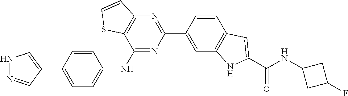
N1N=CC(C2=CC=C(NC3=NC(C4=CC5=C(C=C4)C=C(C(NC4CC(F)C4)=O)N5)=NC4=C3SC=C4)C=C2)=C1
